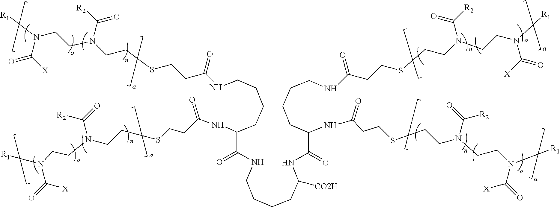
C(NC(CCSCCN(CCN(C(=O)[X])[R1])C(=O)[R2])=O)CCCC(NC(CCSCCN(CCN([R1])C([X])=O)C([R2])=O)=O)C(=O)NCCCCC(NC(=O)C(CCCCNC(=O)CCSCCN(CCN([R1])C([X])=O)C([R2])=O)NC(CCSCCN(CCN([R1])C(=O)[X])C(=O)[R2])=O)[CO2H]
